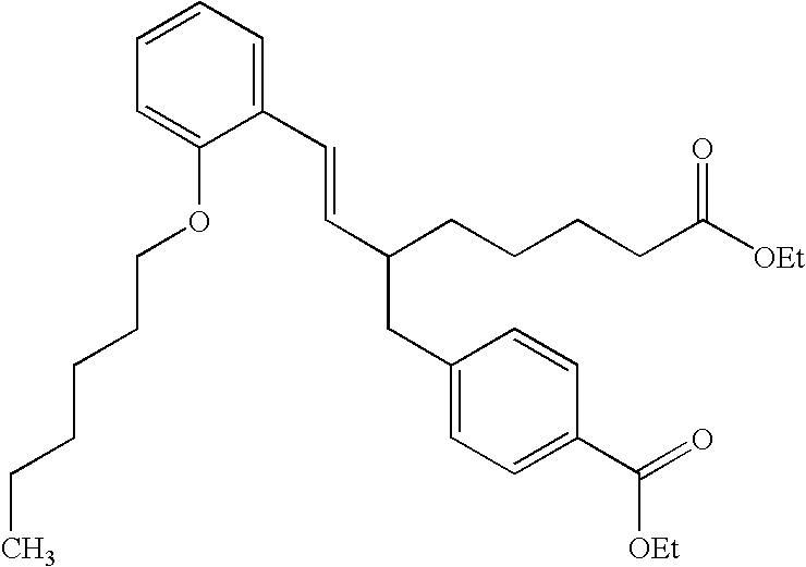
C1=CC=C(C=CC(CCCCC([OEt])=O)CC2=CC=C(C([OEt])=O)C=C2)C(OCCCCCC)=C1
